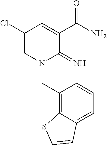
C1(Cl)=CN(CC2=C3C(=CC=C2)C=CS3)C(=N)C(C(N)=O)=C1
